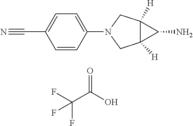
FC(C(O)=O)(F)F.C1=CC(C#N)=CC=C1N1CC2([H])C([H])(C1)C2N
